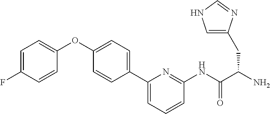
C1=C(F)C=CC(OC2=CC=C(C3=CC=CC(NC(C(N)CC4=CNC=N4)=O)=N3)C=C2)=C1
